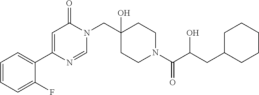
C1=NC(C2=CC=CC=C2F)=CC(=O)N1CC1(O)CCN(C(=O)C(CC2CCCCC2)O)CC1
